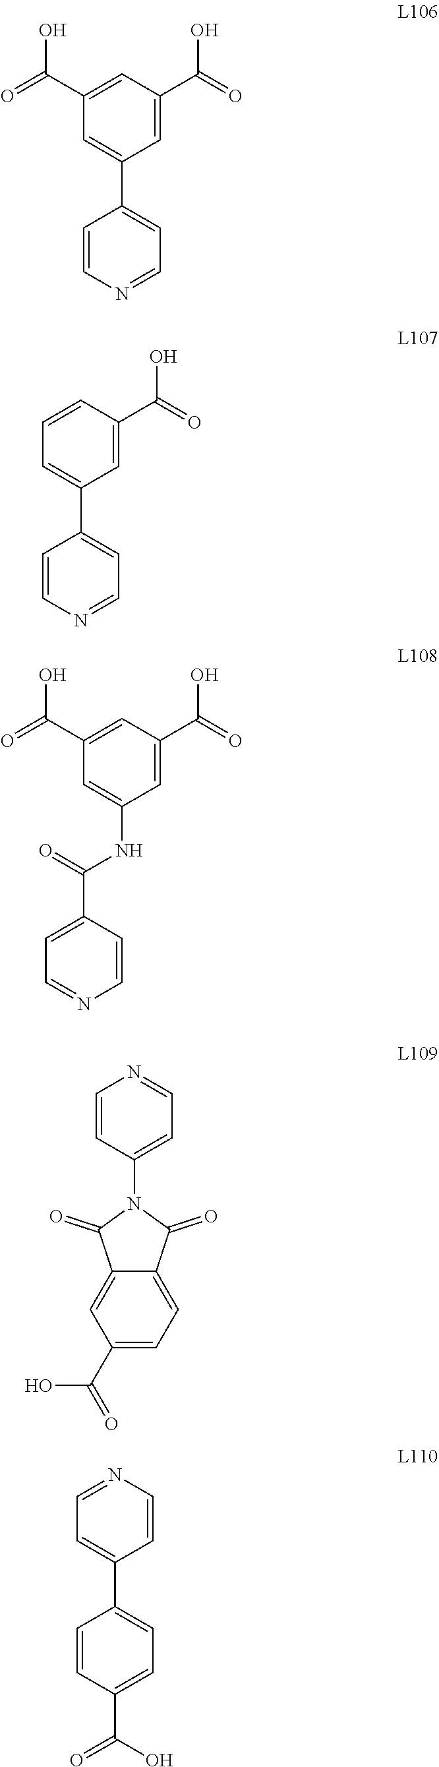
C1=C(C2=CC=NC=C2)C=C(C(=O)O)C=C1C(=O)O.C1=C(C2=CC=NC=C2)C=C(C(=O)O)C=C1.C1=C(NC(C2=CC=NC=C2)=O)C=C(C(=O)O)C=C1C(=O)O.C1=CC(N2C(=O)C3=CC(C(O)=O)=CC=C3C2=O)=CC=N1.C1=NC=CC(C2=CC=C(C(=O)O)C=C2)=C1
